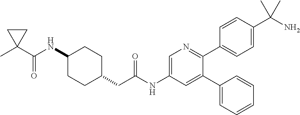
C1(NC(C2(C)CC2)=O)CCC(CC(NC2=CN=C(C3=CC=C(C(N)(C)C)C=C3)C(C3=CC=CC=C3)=C2)=O)CC1
